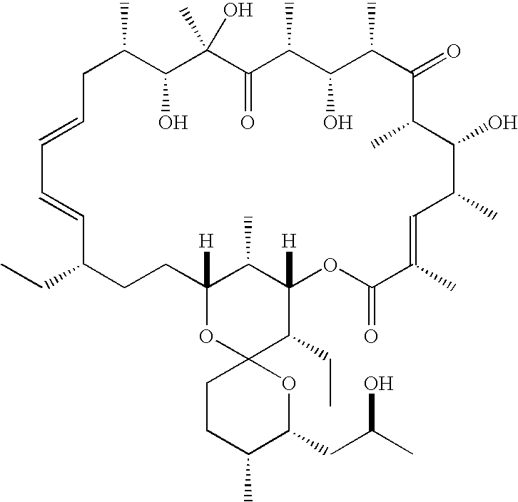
C1C(C)C(O)C(C)(O)C(=O)C(C)C(O)C(C)C(=O)C(C)C(O)C(C)C=C(C)C(=O)OC2([H])C(C)C([H])(CCC(CC)C=CC=C1)OC1(C2CC)CCC(C)C(CC(C)O)O1
